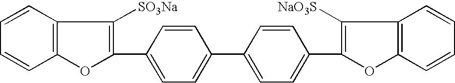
C1(C2=C([SO3Na])C3=C(O2)C=CC=C3)=CC=C(C2=CC=C(C3=C([NaO3S])C4=C(O3)C=CC=C4)C=C2)C=C1
